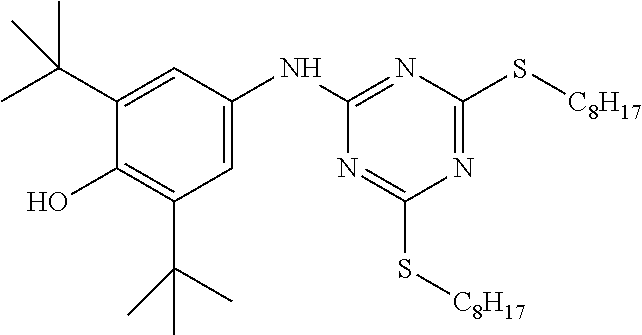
C1=C(C(C)(C)C)C(O)=C(C(C)(C)C)C=C1NC1=NC(S[C8H17])=NC(S[C8H17])=N1
